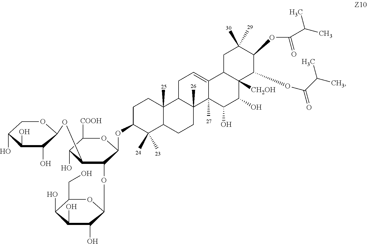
C1(CO)C(O)C(O)C(O)C(OC2C(OC3C(O)C(O)C(O)CO3)C(O)C([COOH])OC2OC2C(C)(C)C3C(C)(CC2)C2C(C)(CC3)C3(C)C(=CC2)C2C([CH2OH])(C(O)C3O)C(OC(=O)C(C)C)C(OC(=O)C(C)C)C(C)(C)C2)O1
